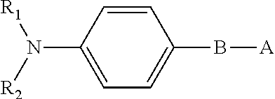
C1=C(N([R1])[R2])C=CC(B[A])=C1
